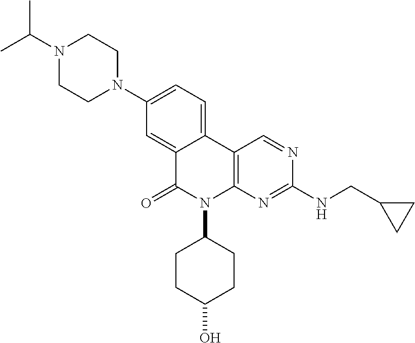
N1(C(C)C)CCN(C2=CC=C3C(=C2)C(=O)N(C2CCC(O)CC2)C2=C3C=NC(NCC3CC3)=N2)CC1
